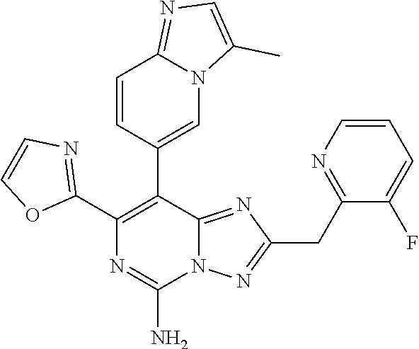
C1(C2=C(C3=CN4C(=NC=C4C)C=C3)C3=NC(CC4=NC=CC=C4F)=NN3C(N)=N2)=NC=CO1
